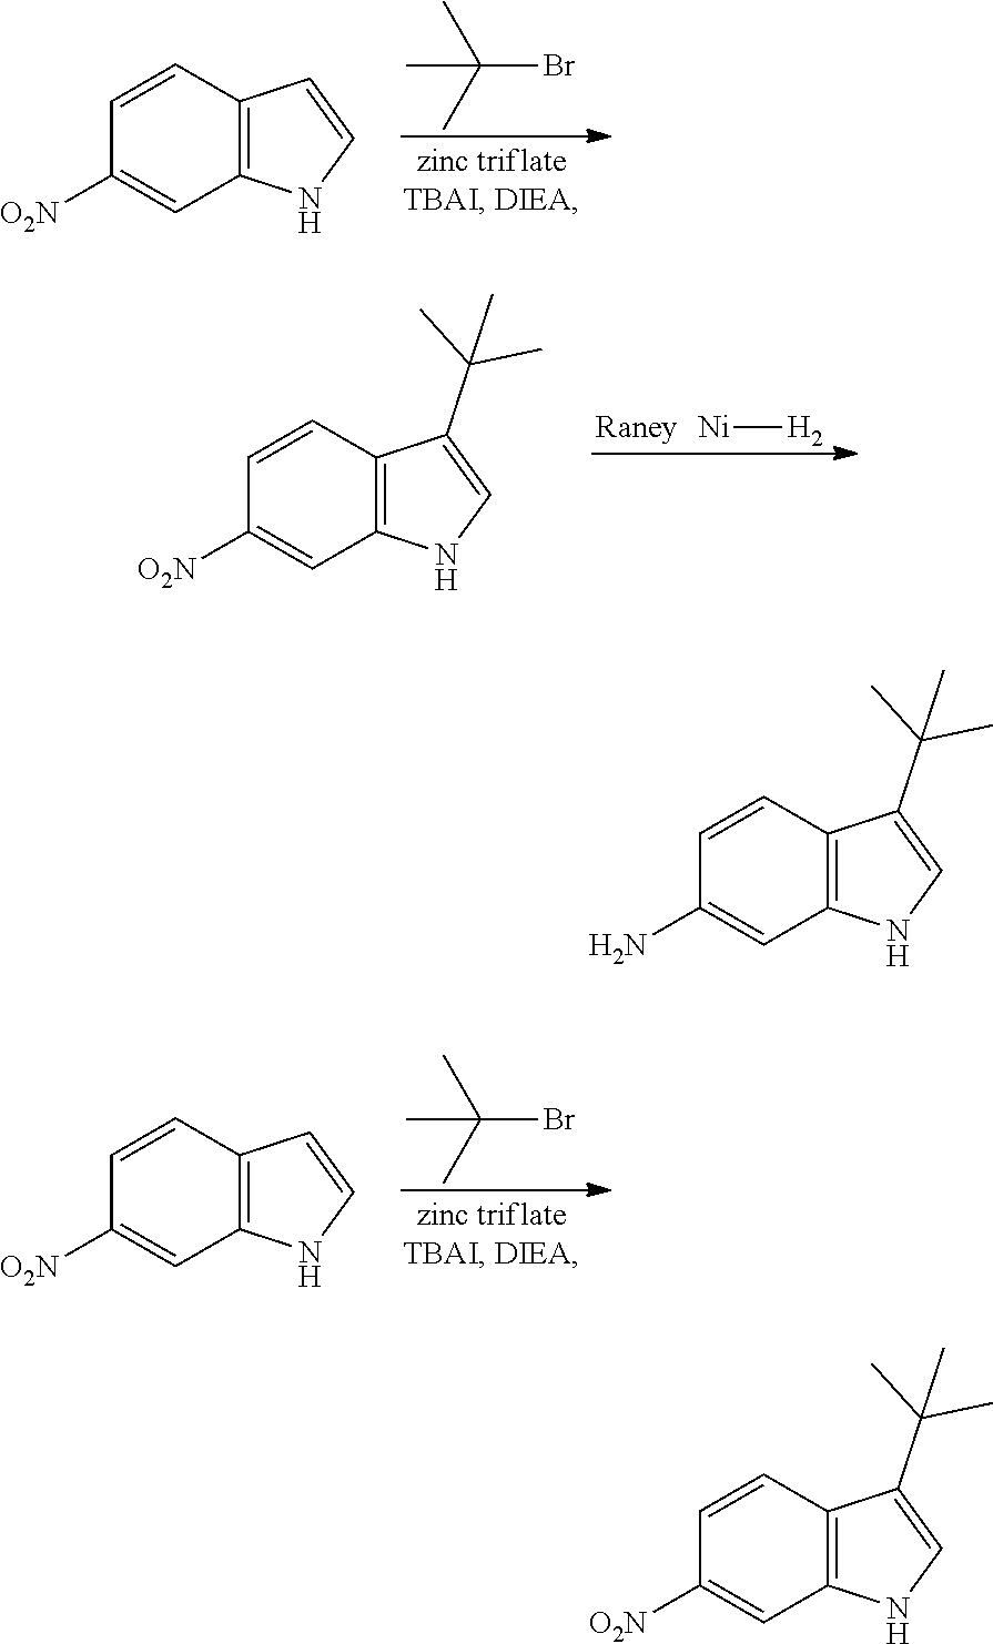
BrC(C)(C)C.C1=CC([O2N])=CC2=C1C=CN2.[Ni][H2].C1=CC([O2N])=CC2=C1C(C(C)(C)C)=CN2.BrC(C)(C)C.C1=CC([O2N])=CC2=C1C=CN2.C1=CC(N)=CC2=C1C(C(C)(C)C)=CN2.C1=CC([O2N])=CC2=C1C(C(C)(C)C)=CN2
